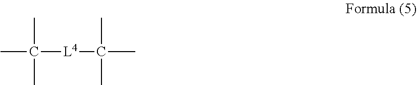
CC(C)(C)[L4]C(C)(C)C
